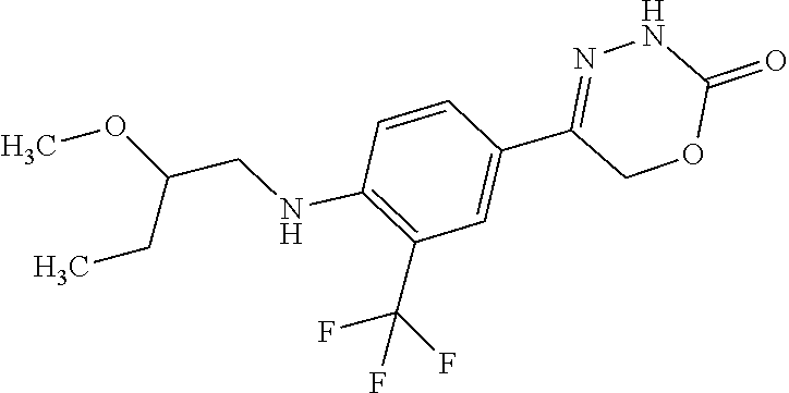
FC(F)(C1=C(NCC(CC)OC)C=CC(C2=NNC(=O)OC2)=C1)F
